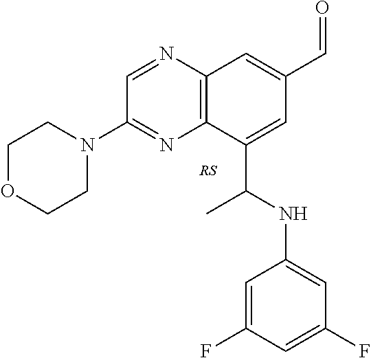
C1(N2CCOCC2)=NC2=C(N=C1)C=C(C=O)C=C2C(NC1=CC(F)=CC(F)=C1)C
